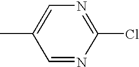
C1(Cl)=NC=C(C)C=N1
